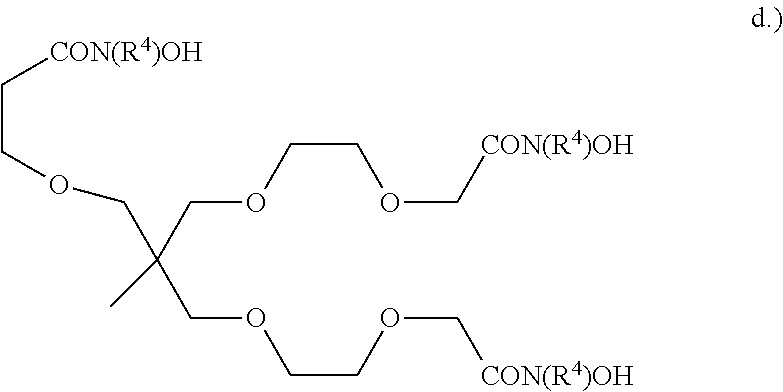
O(CCOC[CON(R4)OH])CC(COCCOC[CON(R4)OH])(C)COCC[CON(R4)OH]
